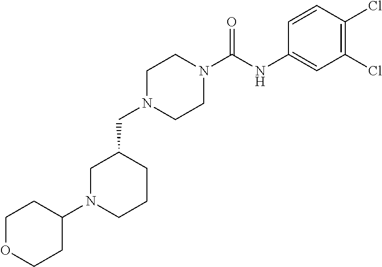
C1N(CC2CN(C3CCOCC3)CCC2)CCN(C(NC2=CC(Cl)=C(Cl)C=C2)=O)C1
